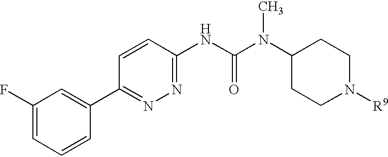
C1(F)=CC=CC(C2=NN=C(NC(N(C3CCN([R9])CC3)C)=O)C=C2)=C1
